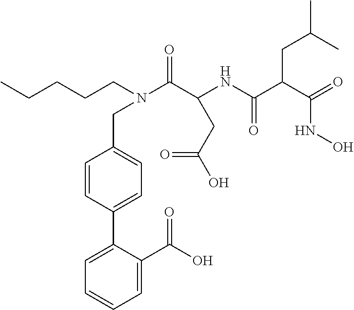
C1=C(C(O)=O)C(C2=CC=C(CN(CCCCC)C(C(NC(C(CC(C)C)C(NO)=O)=O)CC(O)=O)=O)C=C2)=CC=C1
